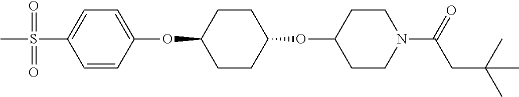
C1=CC(OC2CCC(OC3CCN(C(CC(C)(C)C)=O)CC3)CC2)=CC=C1S(C)(=O)=O
